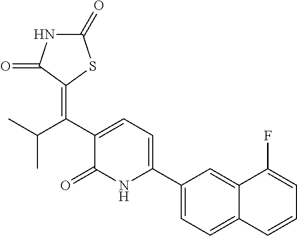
C1(C2=CC=C(C(C(C)C)=C3C(=O)NC(=O)S3)C(=O)N2)=CC=C2C(=C1)C(F)=CC=C2
